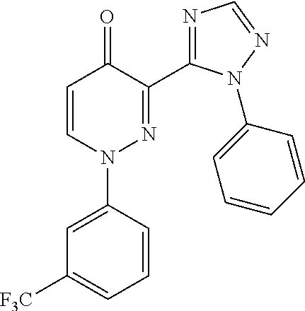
C1=CN(C2=CC([F3C])=CC=C2)N=C(C2=NC=NN2C2=CC=CC=C2)C1=O
